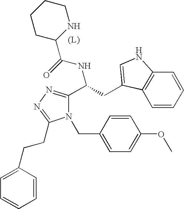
N(C(C1=NN=C(CCC2=CC=CC=C2)N1CC1=CC=C(OC)C=C1)CC1=CNC2=C1C=CC=C2)C(=O)C1NCCCC1
